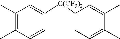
C1(C)=C(C)C=CC([C(CF3)2]C2=CC=C(C)C(C)=C2)=C1
